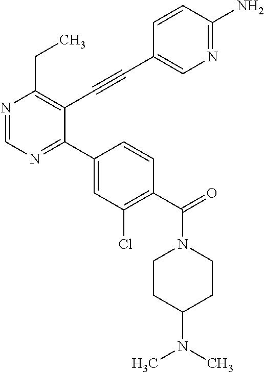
N1=CN=C(C2=CC(Cl)=C(C(=O)N3CCC(N(C)C)CC3)C=C2)C(C#CC2=CN=C(N)C=C2)=C1CC
